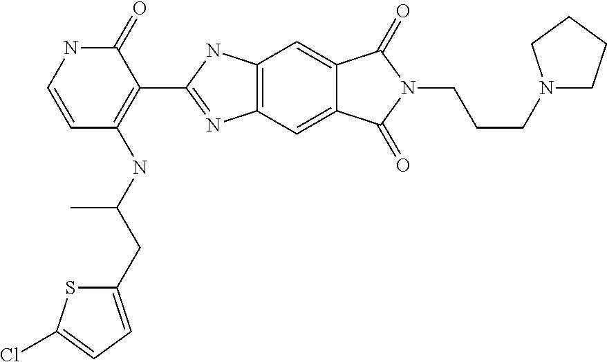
C12=C(C=C3C(=C1)C(=O)N(CCCN1CCCC1)C3=O)N=C(C1=C(NC(CC3=CC=C(Cl)S3)C)C=CNC1=O)N2
